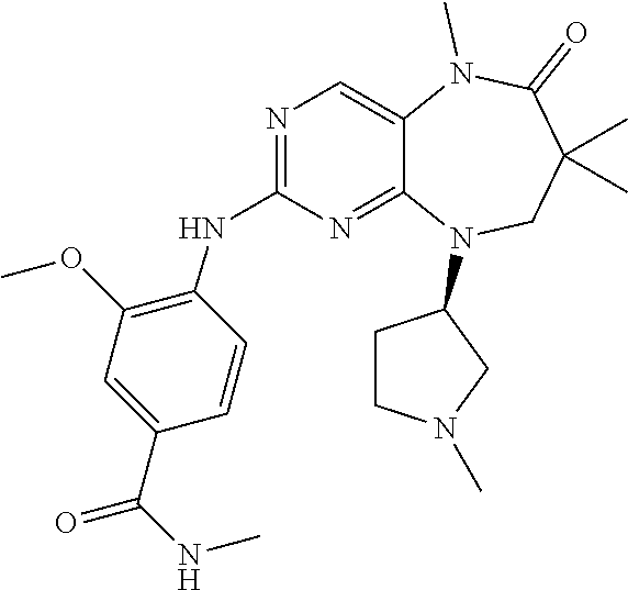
C1=CC(C(NC)=O)=CC(OC)=C1NC1=NC=C2C(=N1)N(C1CCN(C)C1)CC(C)(C)C(=O)N2C
